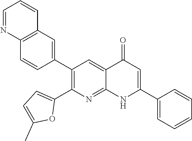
C12=C(C=C(C3=C(C4=CC=C(C)O4)N=C4C(=C3)C(=O)C=C(C3=CC=CC=C3)N4)C=C1)C=CC=N2
